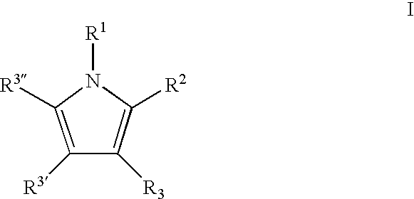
C1([R3])=C([R3])C([R3])=C([R2])N1[R1]
